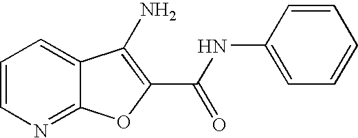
C1=CN=C2C(=C1)C(N)=C(C(NC1=CC=CC=C1)=O)O2
